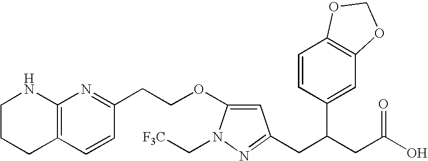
C1=CC(C(CC(O)=O)CC2=NN(C[F3C])C(OCCC3=NC4=C(C=C3)CCCN4)=C2)=CC2=C1OCO2
